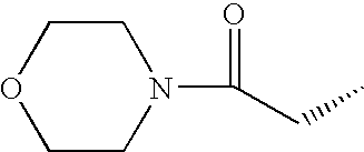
O1CCN(C(=O)CC)CC1
